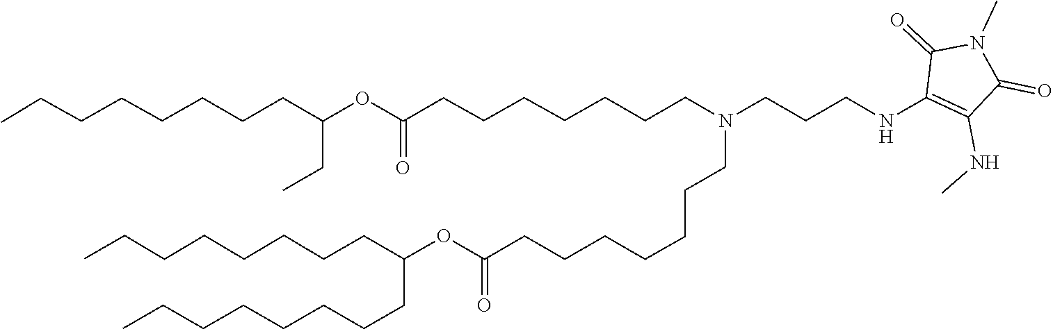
C(CCCCC(CCCCCCCC)OC(=O)CCCCCCCN(CCCCCCCC(OC(CC)CCCCCCCC)=O)CCCNC1=C(NC)C(=O)N(C)C1=O)CCC
